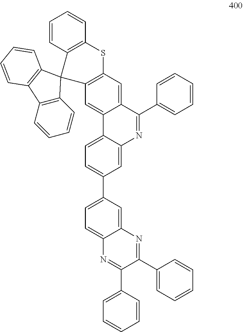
C1=C2C(=CC(C3=CC=C4C(=C3)N=C(C3=CC=CC=C3)C3=CC5=C(C=C43)C3(C4=C(S5)C=CC=C4)C4=C(C=CC=C4)C4=C3C=CC=C4)=C1)N=C(C1=CC=CC=C1)C(C1=CC=CC=C1)=N2
